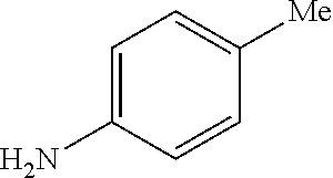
C1=C(N)C=CC([Me])=C1
